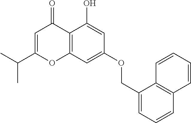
C12=C(C=C(OCC3=CC=CC4=C3C=CC=C4)C=C1O)OC(C(C)C)=CC2=O
